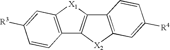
C12=C([X1]C3=C1C=CC([R3])=C3)C1=C([X2]2)C=C([R4])C=C1
